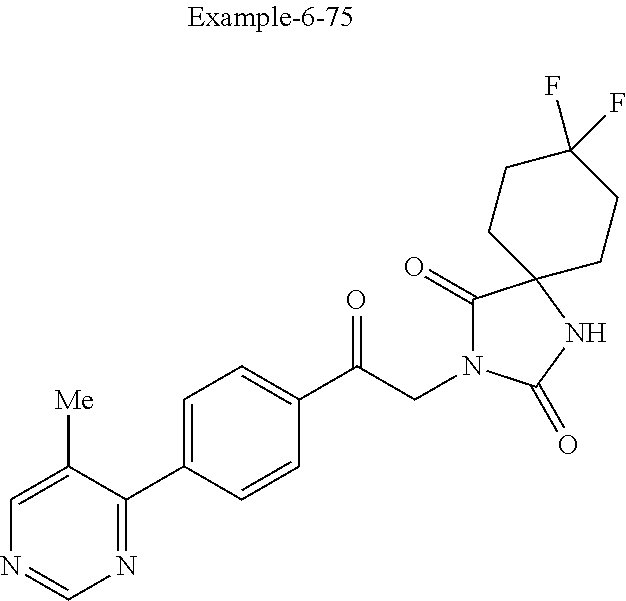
C1=C([Me])C(C2=CC=C(C(CN3C(=O)C4(NC3=O)CCC(F)(F)CC4)=O)C=C2)=NC=N1
